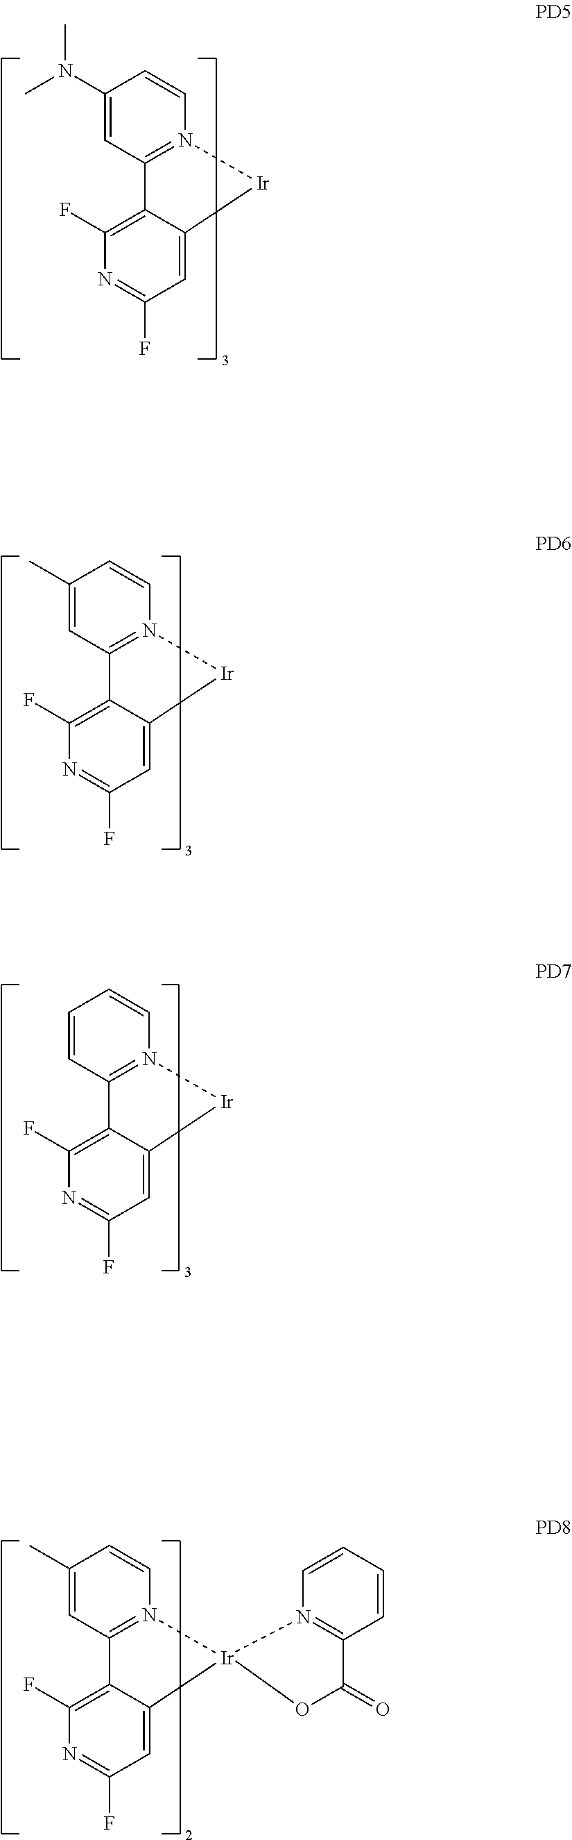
C1(N(C)C)=CC2=N(C=C1)[Ir]C1=CC(F)=NC(F)=C21.C1(C)=CC2=N(C=C1)[Ir]C1=CC(F)=NC(F)=C21.C1=CC2=N(C=C1)[Ir]C1=CC(F)=NC(F)=C21.C1(C)=CC2=N(C=C1)[Ir]1(C3=CC(F)=NC(F)=C23)N2=C(C=CC=C2)C(=O)O1
